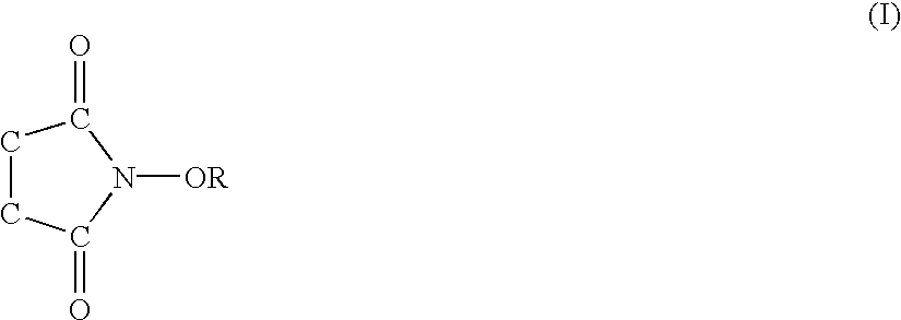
C1CC(=O)N([OR])C1=O
